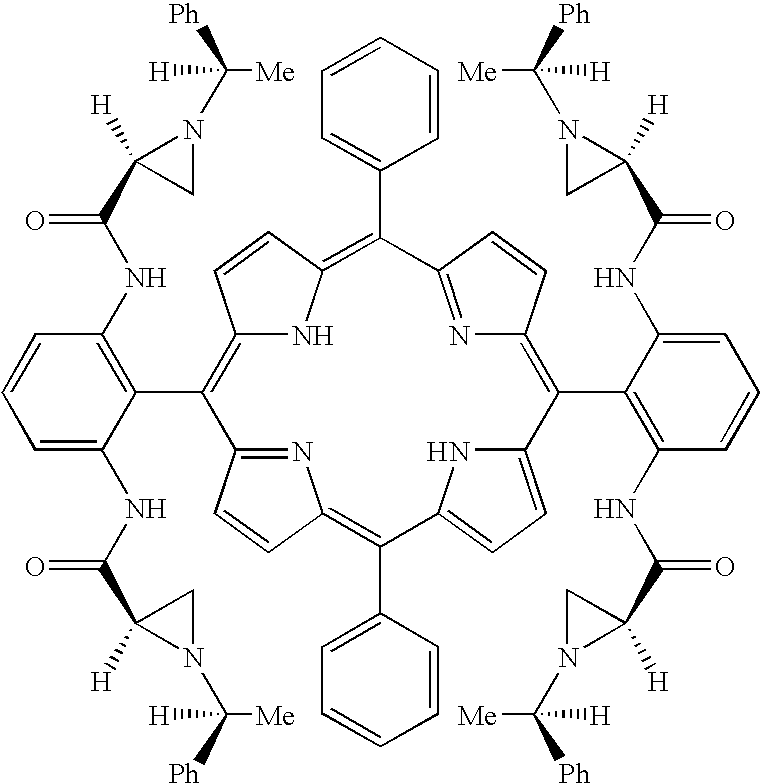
C12=C(C3=C(NC(C4([H])N(C([Ph])([Me])[H])C4)=O)C=CC=C3NC(C3([H])CN3C([Ph])([Me])[H])=O)C3=NC(=C(C4=CC=CC=C4)C4=CC=C(N4)C(C4=C(NC(C5([H])N(C([Ph])([Me])[H])C5)=O)C=CC=C4NC(C4([H])N(C([Ph])([Me])[H])C4)=O)=C4N=C(C(C5=CC=CC=C5)=C(N1)C=C2)C=C4)C=C3
